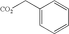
C1(C[CO2])=CC=CC=C1
